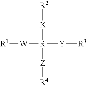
[R1][W][R]([Y][R3])([X][R2])[Z][R4]
